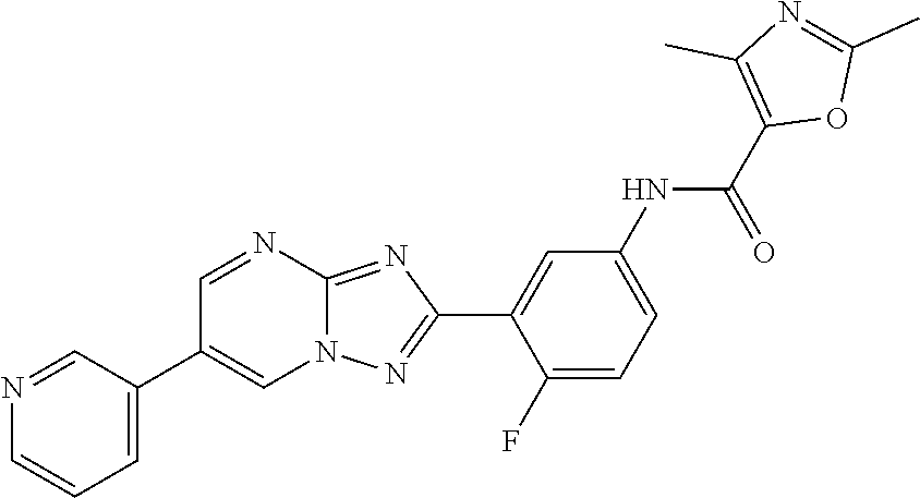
C1(F)=CC=C(NC(C2=C(C)N=C(C)O2)=O)C=C1C1=NN2C(=N1)N=CC(C1=CC=CN=C1)=C2
